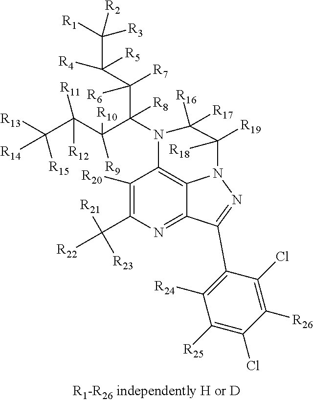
C12=C3C(=NC(C([R21])([R23])[R22])=C1[R20])C(C1=C([R24])C([R25])=C(Cl)C([R26])=C1Cl)=NN3C([R18])([R19])C([R16])([R17])N2C(C(C(C([R1])([R3])[R2])([R4])[R5])([R7])[R6])([R8])C(C(C([R13])([R14])[R15])([R12])[R11])([R9])[R10]
